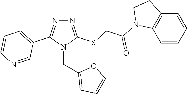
N1=C(SCC(=O)N2C3=C(C=CC=C3)CC2)N(CC2=CC=CO2)C(C2=CC=CN=C2)=N1
